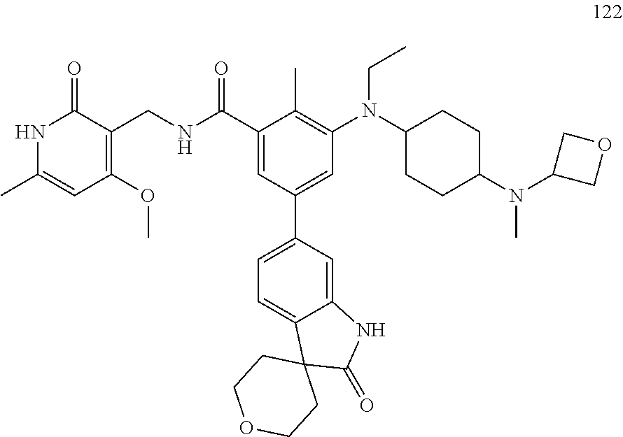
CN(C1CCC(N(CC)C2=C(C)C(C(NCC3=C(OC)C=C(C)NC3=O)=O)=CC(C3=CC=C4C(=C3)NC(=O)C43CCOCC3)=C2)CC1)C1COC1
